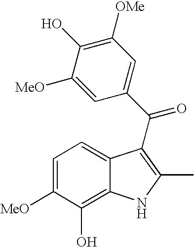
C1=C([MeO])C(O)=C2C(=C1)C(C(C1=CC([OMe])=C(O)C([MeO])=C1)=O)=C(C)N2
